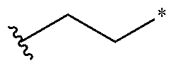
C(C*)C
